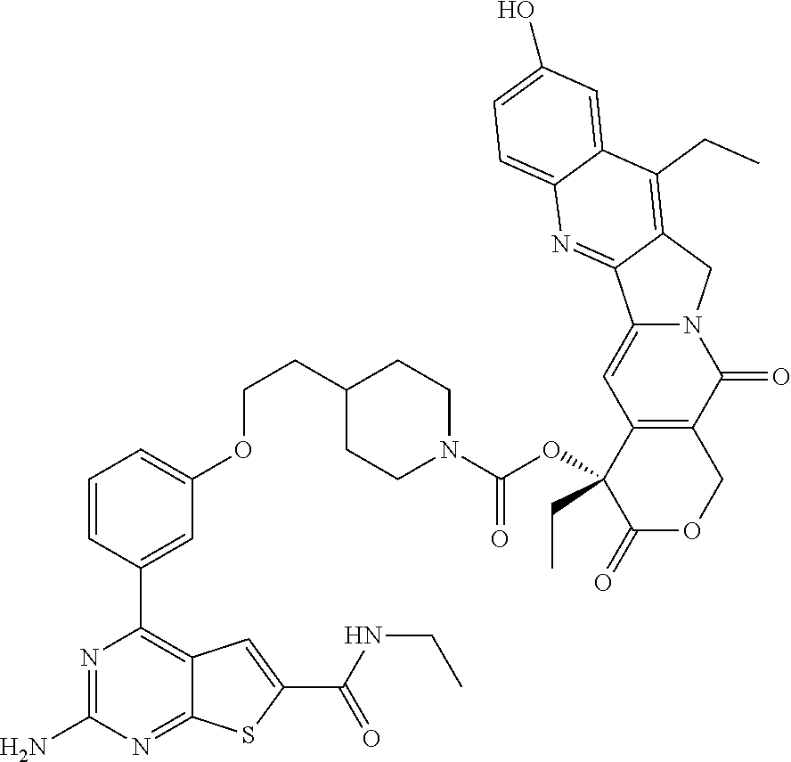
N1=C(N)N=C2C(=C1C1=CC(OCCC3CCN(C(=O)OC4(CC)C(=O)OCC5=C4C=C4N(C5=O)CC5=C(CC)C6=CC(O)=CC=C6N=C45)CC3)=CC=C1)C=C(C(=O)NCC)S2
